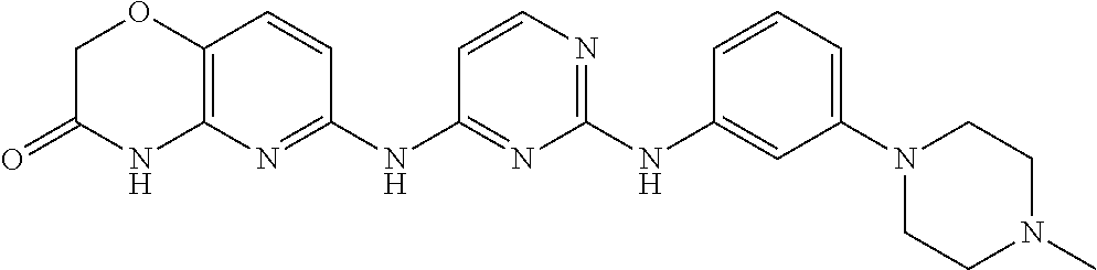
C1(NC2=CC(N3CCN(C)CC3)=CC=C2)=NC=CC(NC2=NC3=C(C=C2)OCC(=O)N3)=N1
